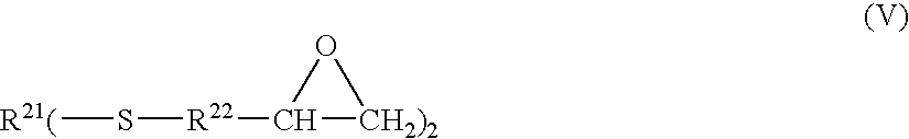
C1([R22]S[R21(])[CH2)2]O1
